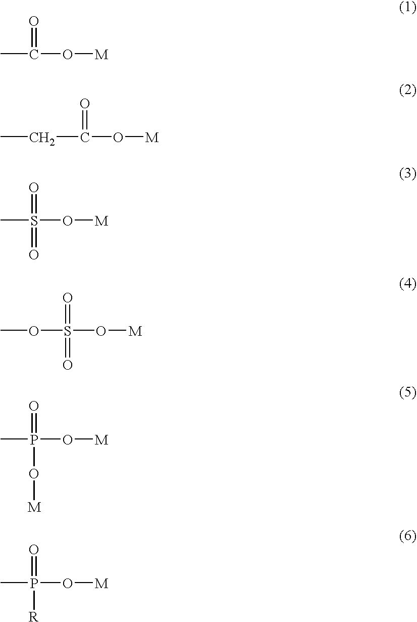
CC(O[M])=O.C(C(O[M])=O)C.CS(O[M])(=O)=O.O(S(O[M])(=O)=O)C.CP(O[M])(=O)O[M].CP(O[M])(=O)[R]
